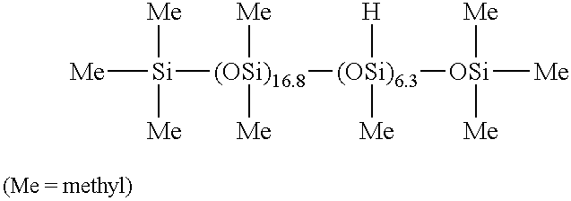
[Me][Si]([(OSi)16.8]([Me])([Me])[(OSi)6.3]([OSi]([Me])([Me])[Me])([H])[Me])([Me])[Me]
